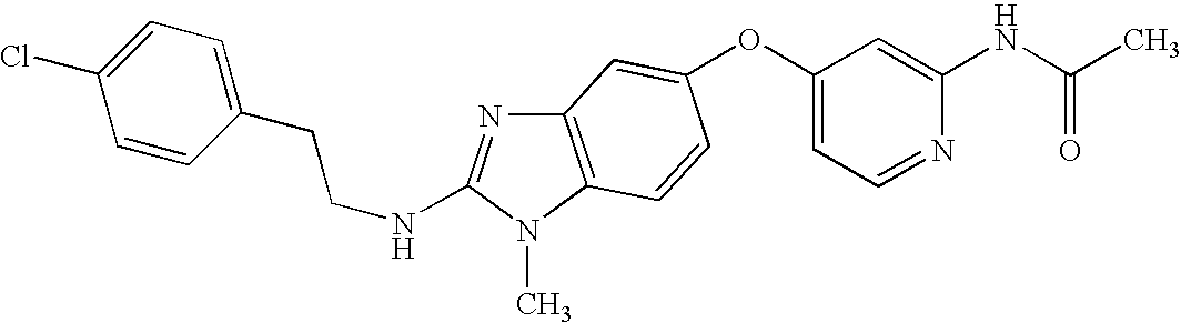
O(C1=CC=NC(NC(C)=O)=C1)C1=CC2=C(N(C)C(NCCC3=CC=C(Cl)C=C3)=N2)C=C1
